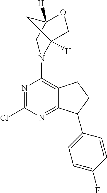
N1=C(Cl)N=C2C(=C1N1C3([H])COC([H])(C1)C3)CCC2C1=CC=C(F)C=C1
